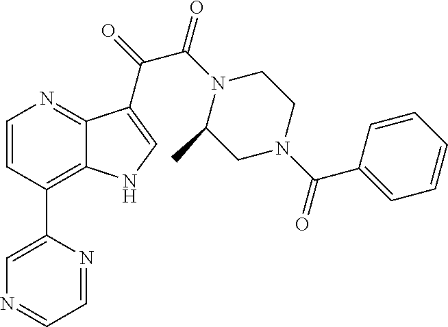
N1=CC=NC(C2=C3C(=NC=C2)C(C(=O)C(N2C(C)CN(C(C4=CC=CC=C4)=O)CC2)=O)=CN3)=C1
